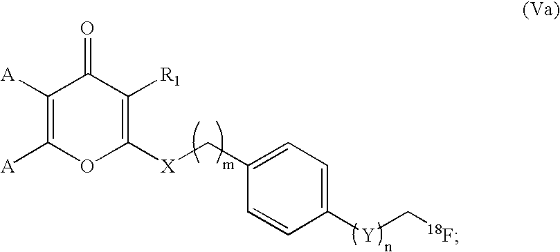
C1([A])=C([A])OC([X]CC2=CC=C([Y]C[18F])C=C2)=C([R1])C1=O
